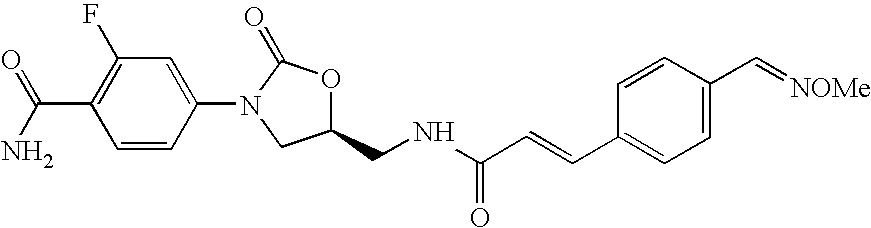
C1=CC(N2CC(CNC(C=CC3=CC=C(C=[NOMe])C=C3)=O)OC2=O)=CC(F)=C1C(N)=O
